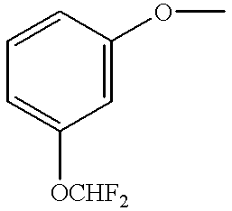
C1=C([OCHF2])C=C(OC)C=C1
